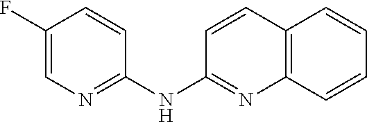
C1(F)=CN=C(NC2=NC3=C(C=C2)C=CC=C3)C=C1
